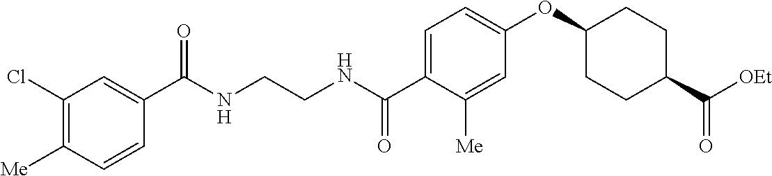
C1=C(C(NCCNC(C2=CC(Cl)=C([Me])C=C2)=O)=O)C([Me])=CC(OC2CCC(C([OEt])=O)CC2)=C1
